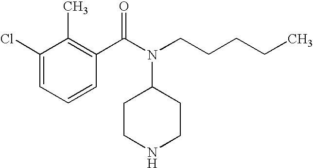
C1(Cl)=CC=CC(C(N(CCCCC)C2CCNCC2)=O)=C1C
